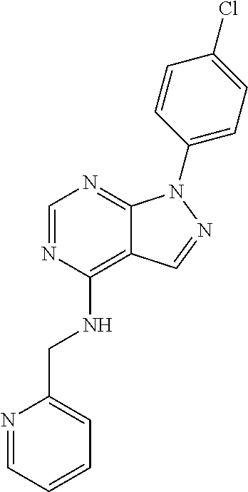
C1=NC(NCC2=CC=CC=N2)=C2C(=N1)N(C1=CC=C(Cl)C=C1)N=C2
